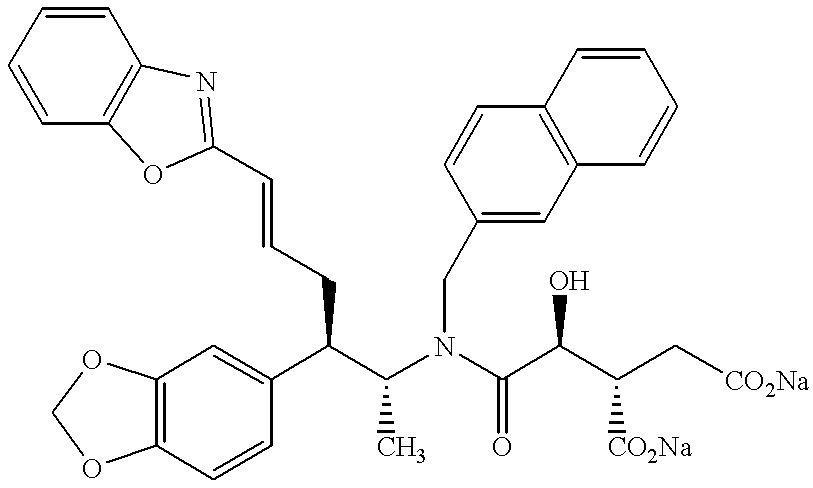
C12=C(C=CC(C(C(N(C(C(C(C[CO2Na])[CO2Na])O)=O)CC3=CC4=C(C=C3)C=CC=C4)C)CC=CC3=NC4=C(C=CC=C4)O3)=C1)OCO2
